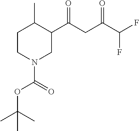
C1CN(C(=O)OC(C)(C)C)CC(C(CC(C(F)F)=O)=O)C1C
